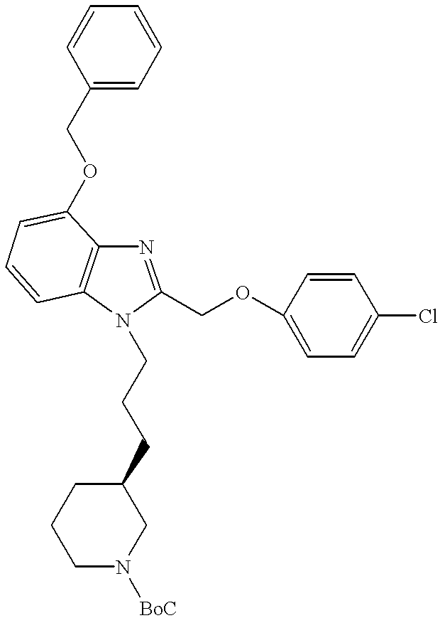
N1=C(COC2=CC=C(Cl)C=C2)N(CCCC2CCCN([BoC])C2)C2=C1C(OCC1=CC=CC=C1)=CC=C2
